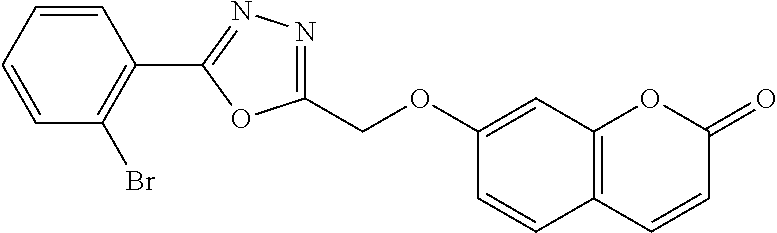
C1=CC=CC(Br)=C1C1=NN=C(COC2=CC3=C(C=C2)C=CC(=O)O3)O1
